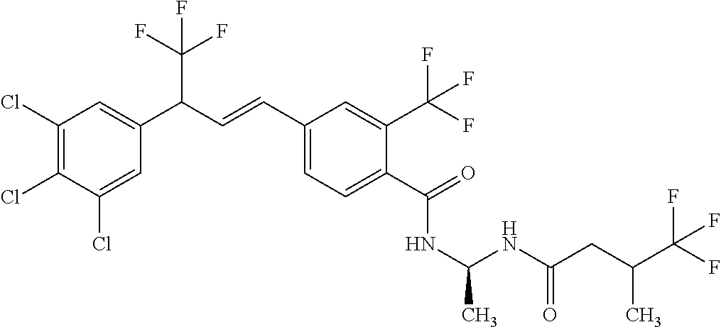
C1(Cl)=C(Cl)C(Cl)=CC(C(C=CC2=CC=C(C(=O)NC(C)NC(CC(C(F)(F)F)C)=O)C(C(F)(F)F)=C2)C(F)(F)F)=C1
